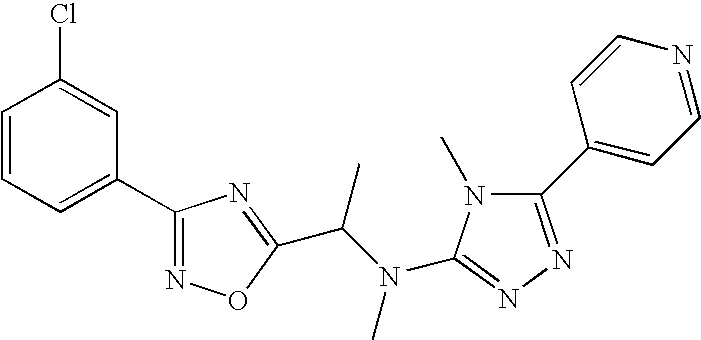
C1=CC=C(C2=NOC(C(N(C3=NN=C(C4=CC=NC=C4)N3C)C)C)=N2)C=C1Cl
